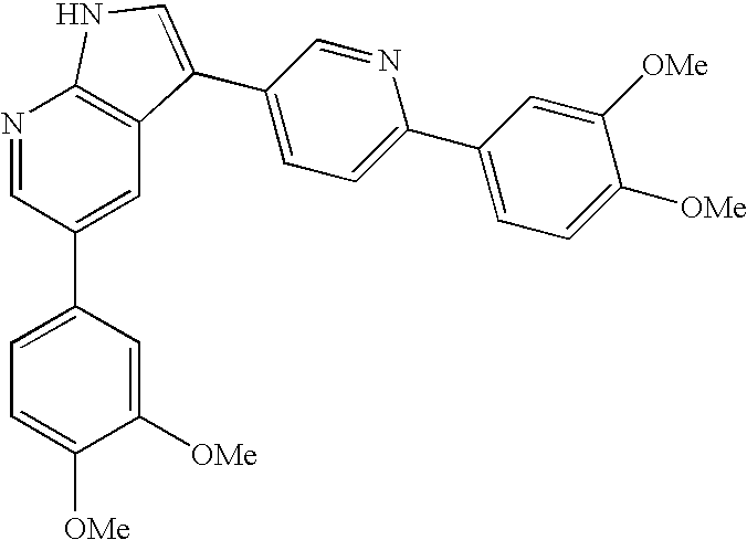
C1([OMe])=CC(C2=CC3=C(N=C2)NC=C3C2=CC=C(C3=CC=C([OMe])C([OMe])=C3)N=C2)=CC=C1[OMe]
